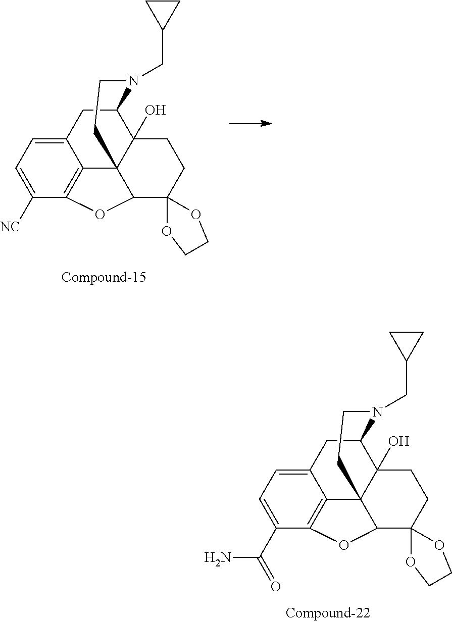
C12=CC=C([NC])C3=C1C14C(O)(C(C2)N(CC2CC2)CC1)CCC1(C4O3)OCCO1.C12=CC=C(C(=O)N)C3=C1C14C(O)(C(C2)N(CC2CC2)CC1)CCC1(C4O3)OCCO1
